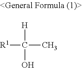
[H]C(O)([R1])C
